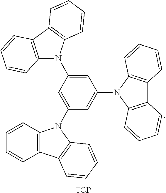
[TCP].C1=C(N2C3=C(C4=C2C=CC=C4)C=CC=C3)C=C(N2C3=C(C=CC=C3)C3=C2C=CC=C3)C=C1N1C2=C(C3=C1C=CC=C3)C=CC=C2
